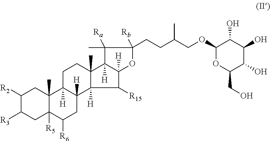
C1([R2])C([R3])CC2([R5])C(C)(C1)C1([H])C([H])(CC2[R6])C2([H])C([R15])C3([H])C([H])(C2(C)CC1)C(C)([Ra])C([Rb])(CCC(COC1OC(CO)C(O)C(O)C1O)C)O3
